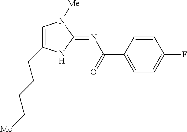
C1=C(CCCC[Me])NC(=NC(=O)C2=CC=C(F)C=C2)N1[Me]
